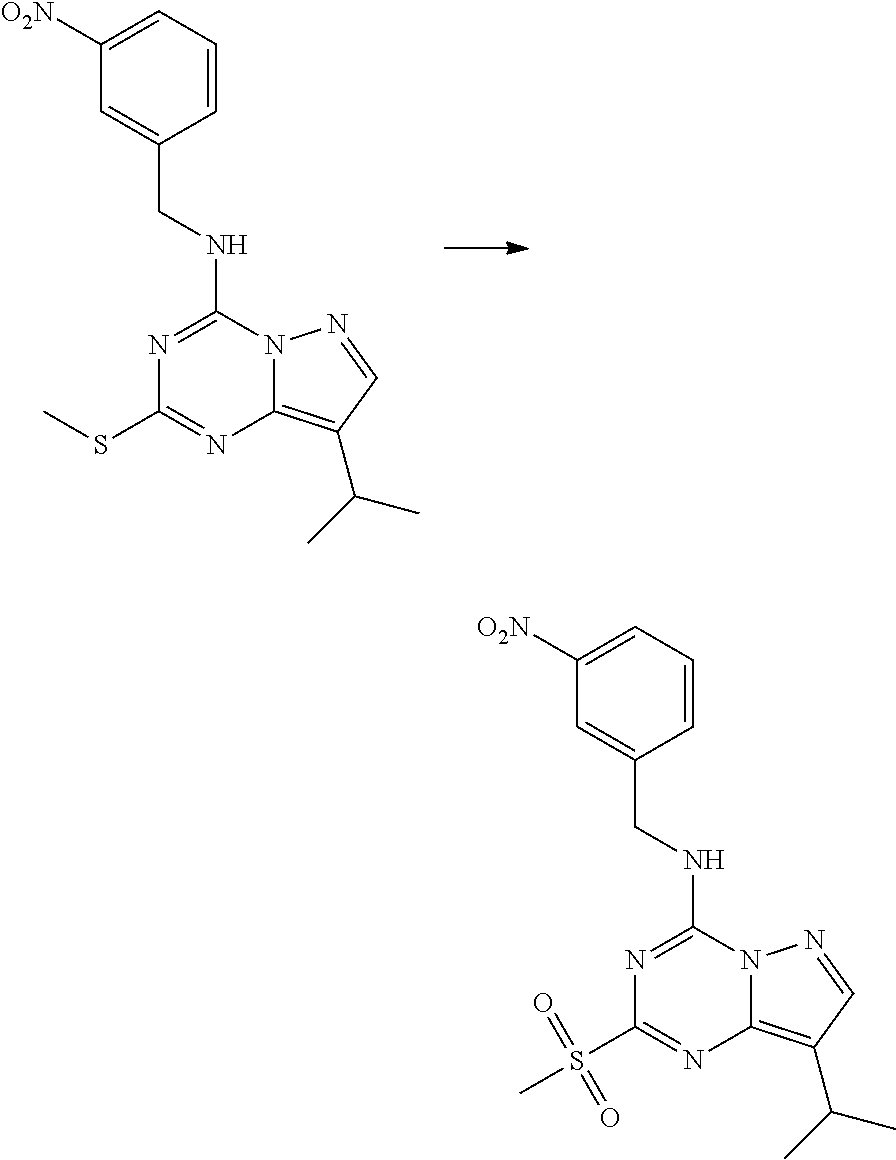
N1=C(NCC2=CC([O2N])=CC=C2)N2C(=C(C(C)C)C=N2)N=C1SC.N1=C(NCC2=CC([O2N])=CC=C2)N2C(=C(C(C)C)C=N2)N=C1S(C)(=O)=O
